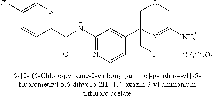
C1(C(NC2=NC=CC(C3(CF)N=C(N)COC3)=C2)=O)=NC=C(Cl)C=C1.[CF3COO-]
